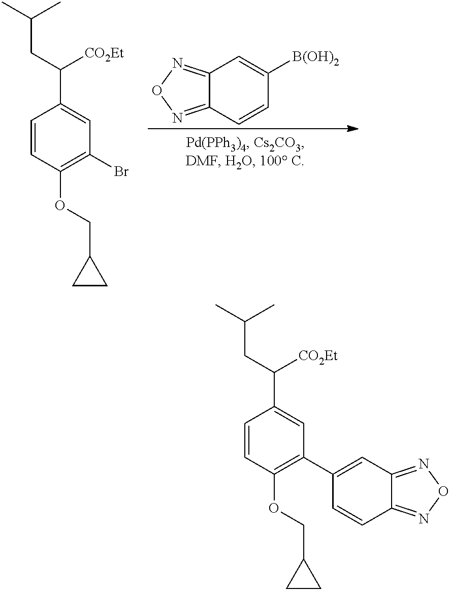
C12=NON=C1C=CC([B(OH)2])=C2.C1=CC(OCC2CC2)=C(Br)C=C1C(CC(C)C)[CO2Et].C1=CC(OCC2CC2)=C(C2=CC3=NON=C3C=C2)C=C1C(CC(C)C)[CO2Et]
